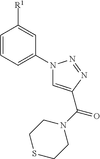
C1=CC=C(N2C=C(C(N3CCSCC3)=O)N=N2)C=C1[R1]
